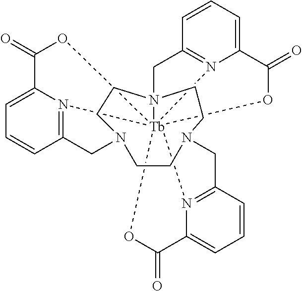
C1CN2CCN34CCN1CC1=N5[Tb]367(OC(=O)C5=CC=C1)(N1=C(C4)C=CC=C1C(=O)O6)N1=C(C2)C=CC=C1C(=O)O7
